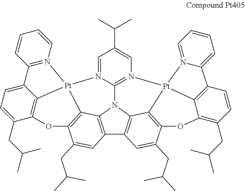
C1=N2C3=N(C=C1C(C)C)[Pt]14C5=C(C(CC(C)C)=CC6=C5N3C3=C6C=C(CC(C)C)C5=C3[Pt]23C2=C(O5)C(CC(C)C)=CC=C2C2=N3C=CC=C2)OC2=C(CC(C)C)C=CC(=C21)C1=CC=CC=N14
